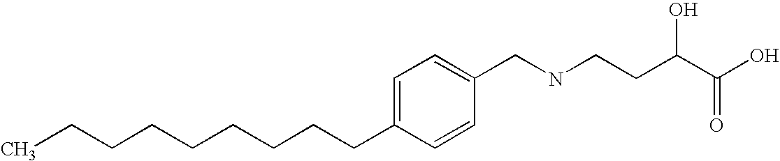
C(CCCCCCC1=CC=C(CNCCC(C(=O)O)O)C=C1)CC
